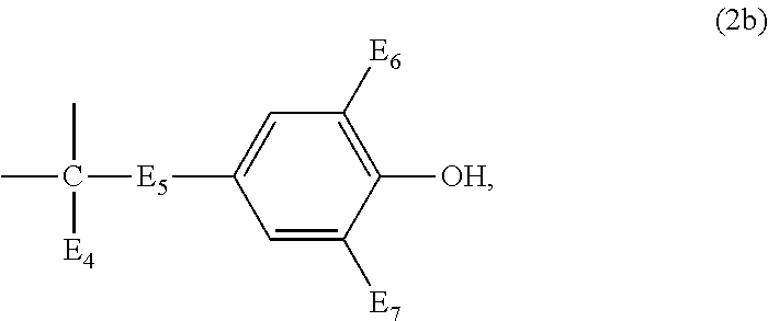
C1([OH])=C([E6])C=C([E5]C(C)(C)[E4])C=C1[E7]
